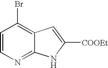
C1=CN=C2C(=C1Br)C=C([COOEt])N2
